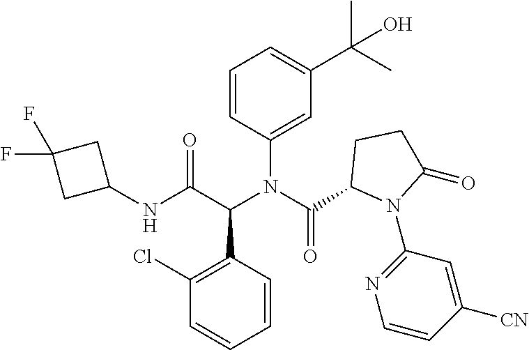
C1=C(N(C(C2N(C3=NC=CC([CN])=C3)C(=O)CC2)=O)C(C(NC2CC(F)(F)C2)=O)C2=C(Cl)C=CC=C2)C=CC=C1C(C)(C)O
